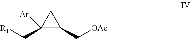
C1(C[R1])([Ar])C(C[OAc])C1
